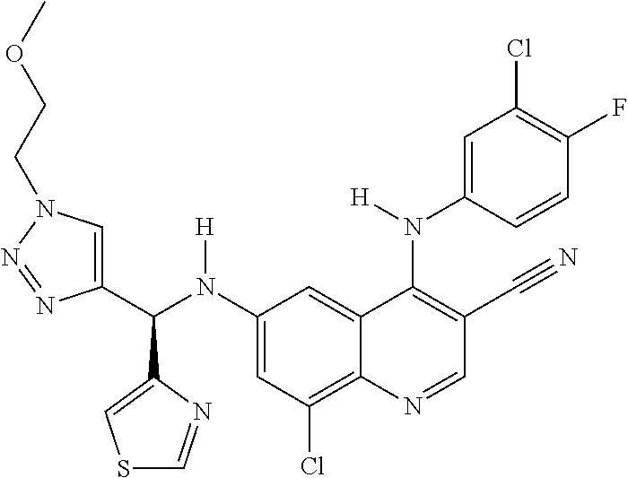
C1(N(C(C2=CN(CCOC)N=N2)C2=CSC=N2)[H])=CC(Cl)=C2C(=C1)C(N(C1=CC(Cl)=C(F)C=C1)[H])=C(C#N)C=N2
